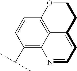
C1(C(C)C)=C2C3=C(C=C1)OCCC3=CC=N2
